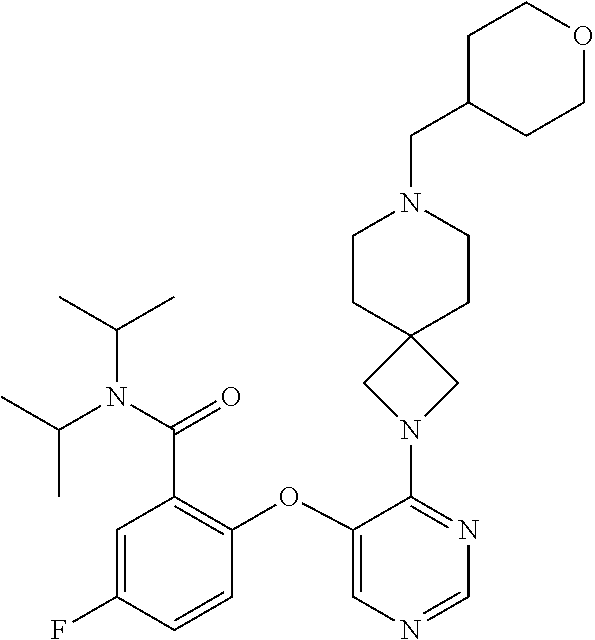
C1(OC2=C(C(=O)N(C(C)C)C(C)C)C=C(F)C=C2)=CN=CN=C1N1CC2(C1)CCN(CC1CCOCC1)CC2
